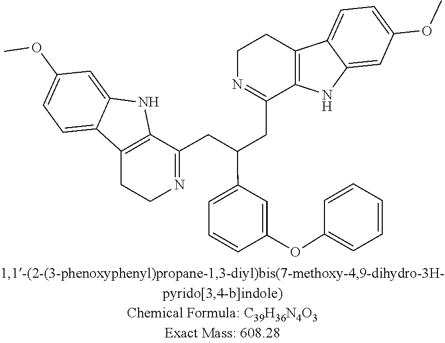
C1=CC=CC=C1OC1=CC(C(CC2=NCCC3=C2NC2=CC(OC)=CC=C32)CC2=NCCC3=C2NC2=CC(OC)=CC=C32)=CC=C1
